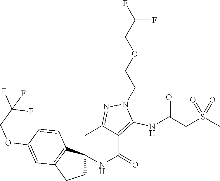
C12(NC(=O)C3=C(NC(CS(C)(=O)=O)=O)N(CCOCC(F)F)N=C3C1)CCC1=C2C=CC(OCC(F)(F)F)=C1
